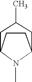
C1C(C)CC2CCC1N2C
